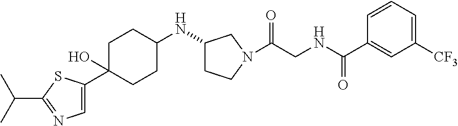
C1=C(C2(O)CCC(NC3CCN(C(CNC(C4=CC([CF3])=CC=C4)=O)=O)C3)CC2)SC(C(C)C)=N1
